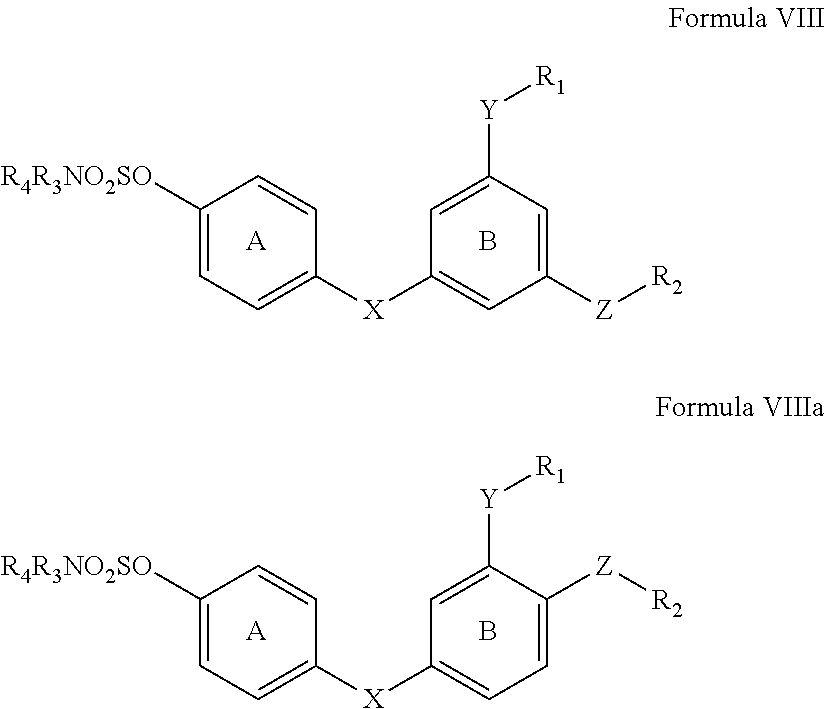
C1([R4R3NO2SO])=CC=C([X]C2=CC([Z][R2])=CC([Y][R1])=C2)C=C1.[A].B.C1([R4R3NO2SO])=CC=C([X]C2=CC=C([Z][R2])C([Y][R1])=C2)C=C1.[A].B
